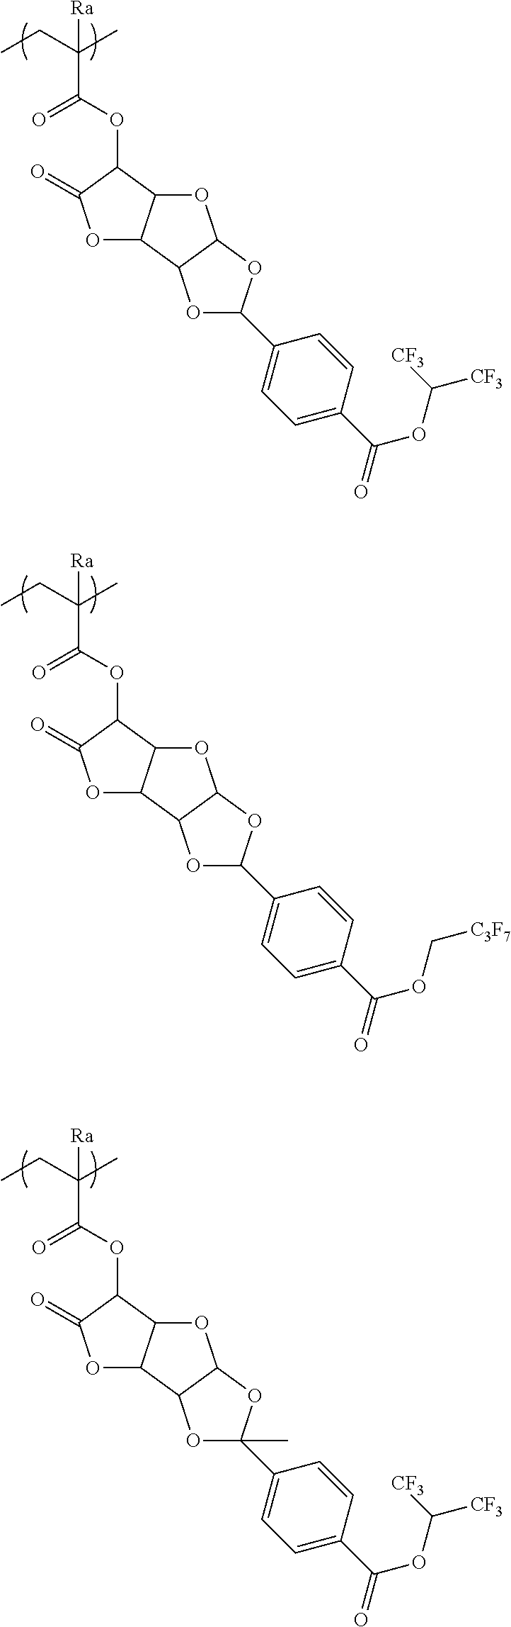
C(C(CC)(C)[Ra])(=O)OC1C(=O)OC2C1OC1C2OC(C2=CC=C(C(OC([CF3])[CF3])=O)C=C2)O1.C(C(CC)(C)[Ra])(=O)OC1C(=O)OC2C1OC1C2OC(C2=CC=C(C(OC[C3F7])=O)C=C2)O1.C(C(CC)(C)[Ra])(=O)OC1C(=O)OC2C1OC1C2OC(C2=CC=C(C(OC([CF3])[CF3])=O)C=C2)(C)O1
